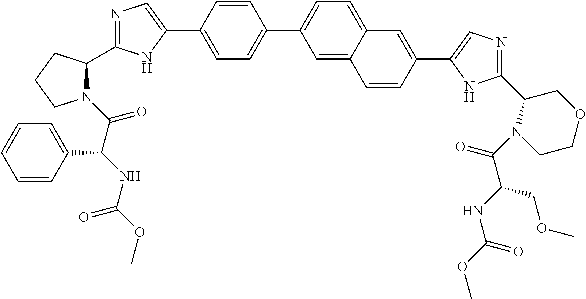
C1=C(C2=CN=C(C3N(C(C(NC(OC)=O)C4=CC=CC=C4)=O)CCC3)N2)C=CC(C2=CC=C3C(=C2)C=CC(C2=CN=C(C4COCCN4C(C(NC(OC)=O)COC)=O)N2)=C3)=C1
